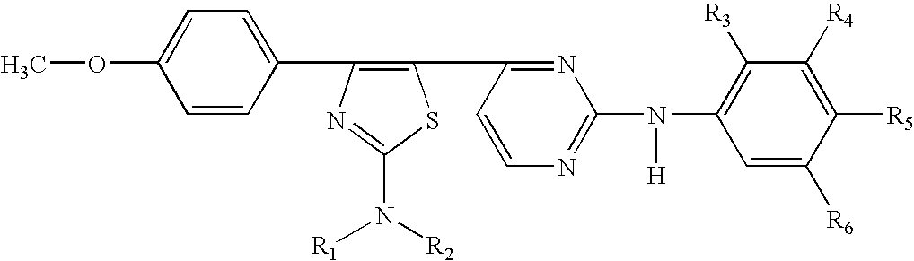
C1=C(OC)C=CC(C2=C(C3=NC(N(C4=C([R3])C([R4])=C([R5])C([R6])=C4)[H])=NC=C3)SC(N([R2])[R1])=N2)=C1
